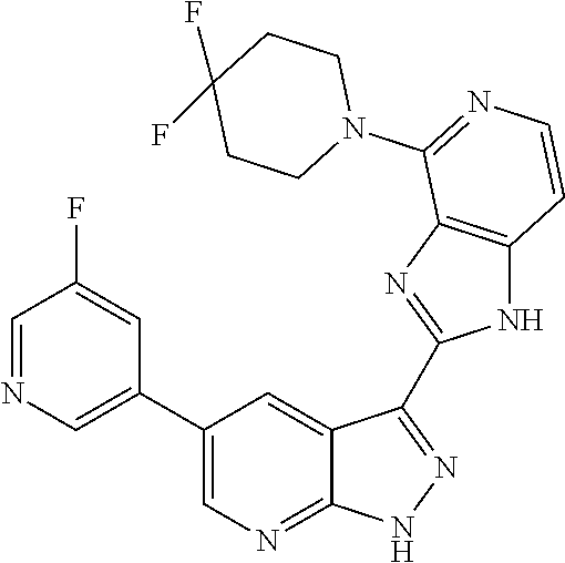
C1=NC=C(C2=CN=C3C(=C2)C(C2=NC4=C(N2)C=CN=C4N2CCC(F)(F)CC2)=NN3)C=C1F
